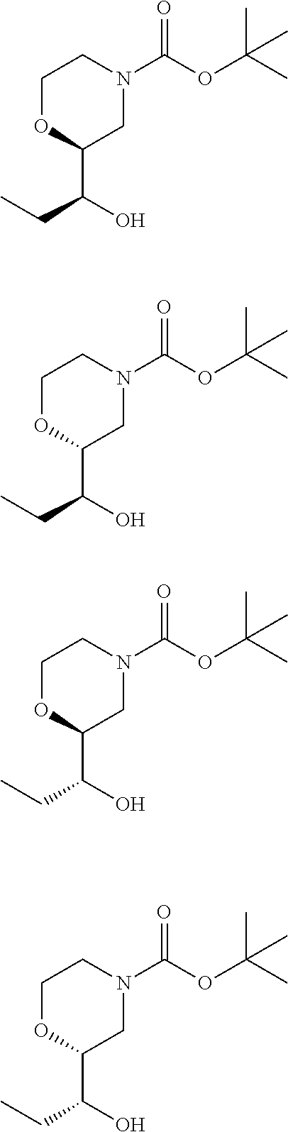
C1OC(C(O)CC)CN(C(OC(C)(C)C)=O)C1.C1OC(C(O)CC)CN(C(OC(C)(C)C)=O)C1.C1OC(C(O)CC)CN(C(OC(C)(C)C)=O)C1.C1OC(C(O)CC)CN(C(OC(C)(C)C)=O)C1
